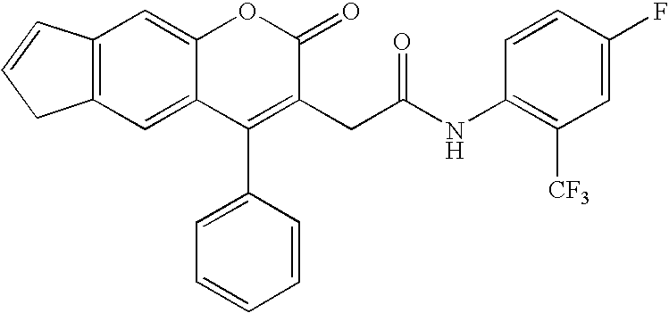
C1=C2C(=CC3=C1CC=C3)OC(=O)C(CC(=O)NC1=C([CF3])C=C(F)C=C1)=C2C1=CC=CC=C1
